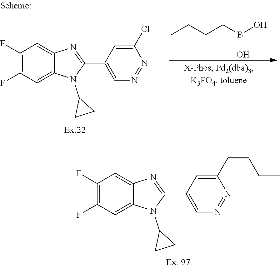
C1(F)=C(F)C=C2C(=C1)N=C(C1=CN=NC(CCCC)=C1)N2C1CC1.C1(F)=C(F)C=C2C(=C1)N=C(C1=CN=NC(Cl)=C1)N2C1CC1.CCCCB(O)O
